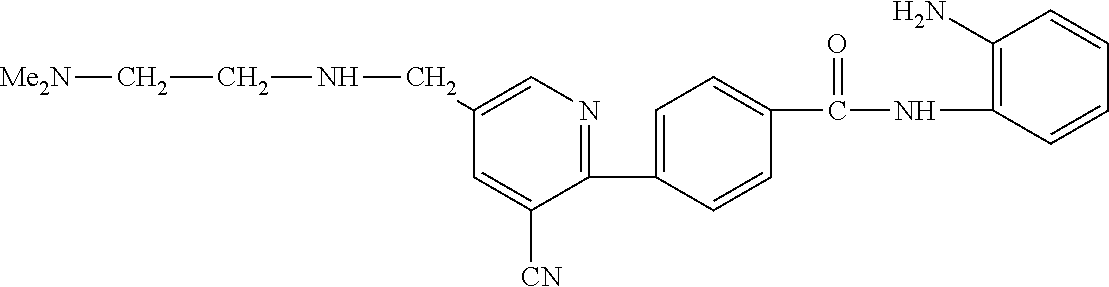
C1(C2=CC=C(C(NC3=C(N)C=CC=C3)=O)C=C2)=NC=C(CNCC[Me2N])C=C1[CN]
